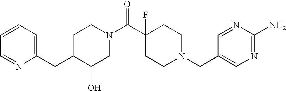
C1=CC=C(CC2C(O)CN(C(C3(F)CCN(CC4=CN=C(N)N=C4)CC3)=O)CC2)N=C1
